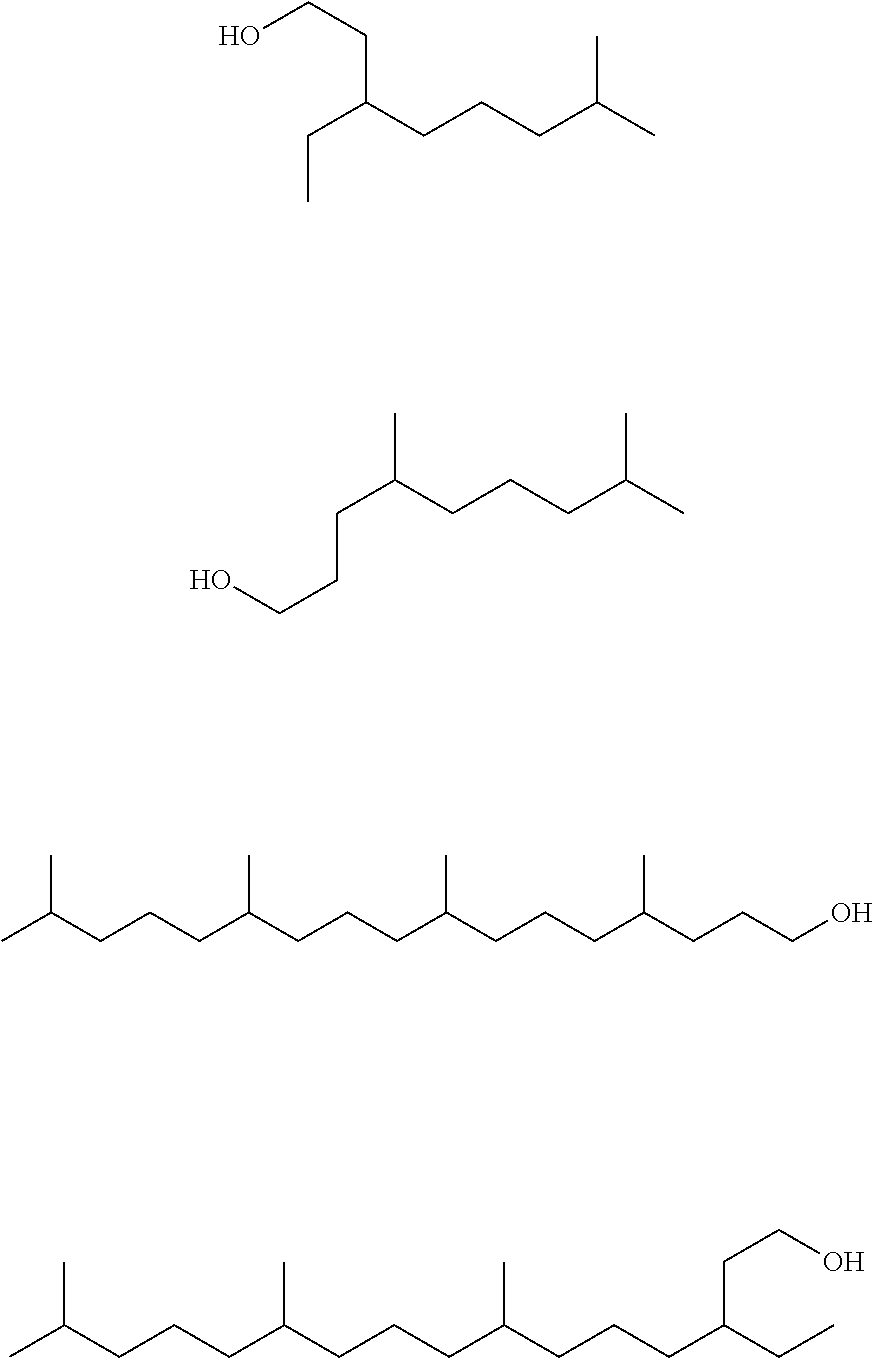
C(CCO)(CC)CCCC(C)C.CC(CCCC(C)C)CCCO.CC(CCCC(CCCC(CCCC(CCCO)C)C)C)C.CC(CCCC(CCCC(CCCC(CC)CCO)C)C)C
